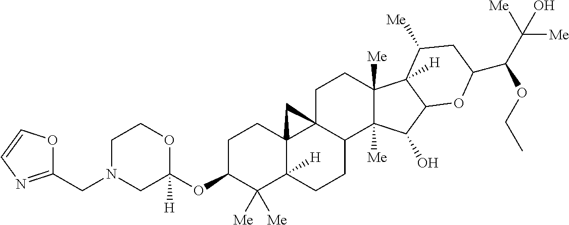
C1N(CC2=NC=CO2)CC(OC2C([Me])([Me])C3([H])C4(CC2)C2(C(CC3)C3([Me])C([Me])(CC2)C2([H])C(C3O)OC(C(C([Me])([Me])O)OCC)CC2[Me])C4)([H])OC1
